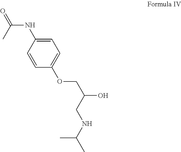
C(NC1=CC=C(OCC(O)CNC(C)C)C=C1)(C)=O
